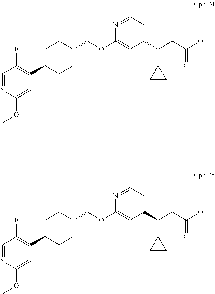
C1CC(COC2=CC(C(CC(O)=O)C3CC3)=CC=N2)CCC1C1=C(F)C=NC(OC)=C1.C1CC(COC2=CC(C(CC(O)=O)C3CC3)=CC=N2)CCC1C1=C(F)C=NC(OC)=C1
